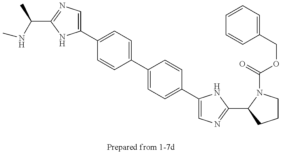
CNC(C)C1=NC=C(C2=CC=C(C3=CC=C(C4=CN=C(C5N(C(=O)OCC6=CC=CC=C6)CCC5)N4)C=C3)C=C2)N1
